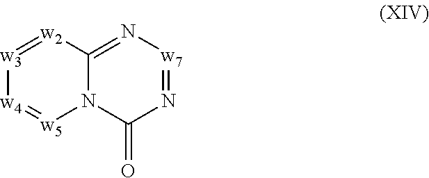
N12C(=N[w7]=NC1=O)[w2]=[w3][w4]=[w5]2
